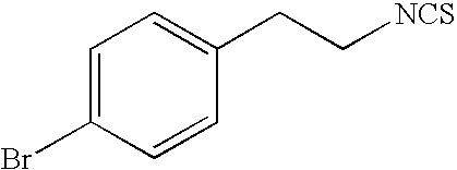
C1=C(Br)C=CC(CC[NCS])=C1
